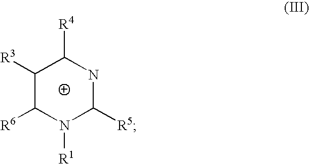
C1([R3])C([R6])N([R1])C([R5])NC1[R4]
